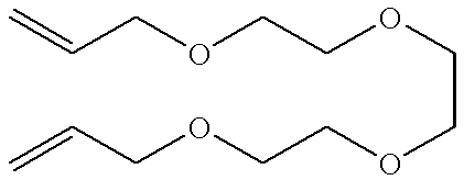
C=CCOCCOCCOCCOCC=C
